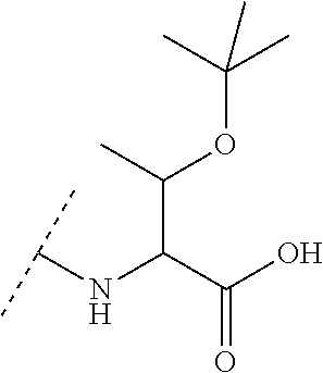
C(C(C(O)=O)NC(C)C)(OC(C)(C)C)C
